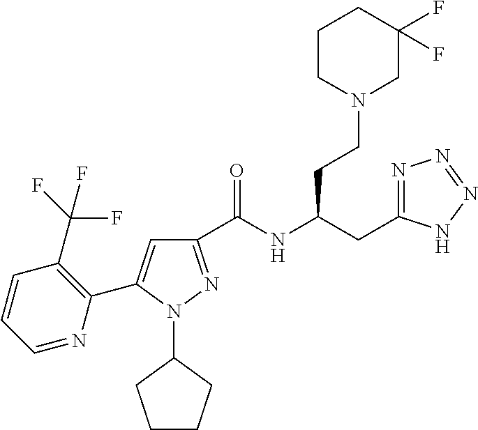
C1(C(NC(CC2=NN=NN2)CCN2CC(F)(F)CCC2)=O)=NN(C2CCCC2)C(C2=C(C(F)(F)F)C=CC=N2)=C1
